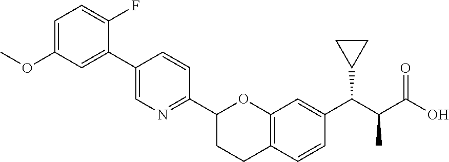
C1=C(OC)C=C(C2=CN=C(C3CCC4=C(O3)C=C(C(C(C(O)=O)C)C3CC3)C=C4)C=C2)C(F)=C1
